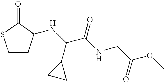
C1CC(NC(C(NCC(=O)OC)=O)C2CC2)C(=O)S1
